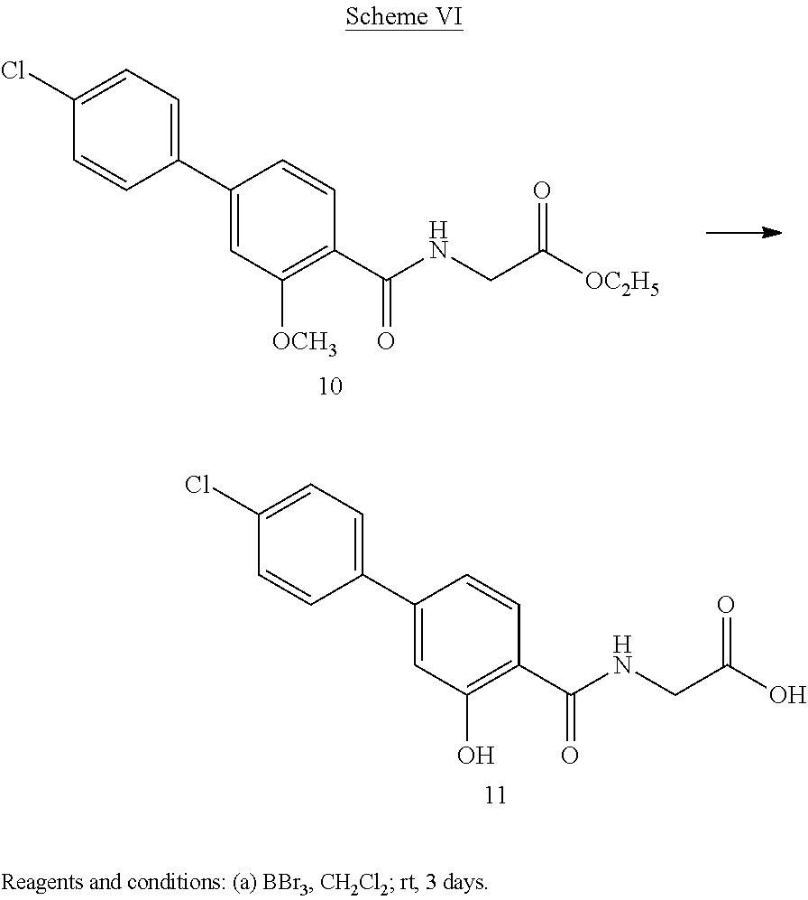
C1(Cl)=CC=C(C2=CC(O)=C(C(NCC(O)=O)=O)C=C2)C=C1.C1(Cl)=CC=C(C2=CC([OCH3])=C(C(NCC([OC2H5])=O)=O)C=C2)C=C1
